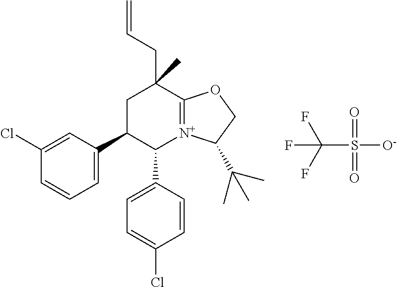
C1C(C2=CC=CC(Cl)=C2)C(C2=CC=C(Cl)C=C2)[N+]2=C(C1(CC=C)C)OCC2C(C)(C)C.FC(S([O-])(=O)=O)(F)F
